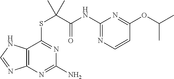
C12=C(N=C(N)N=C1SC(C(NC1=NC=CC(OC(C)C)=N1)=O)(C)C)N=CN2
